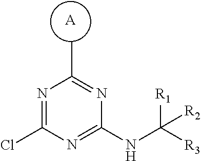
[A].N1=C(Cl)N=C(NC([R3])([R1])[R2])N=C1C
